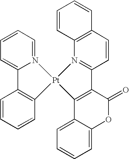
C1=CC=N2C(=C1)C1=C(C=CC=C1)[Pt]21C2=C(C(=O)OC3=CC=CC=C32)C2=N1C1=C(C=C2)C=CC=C1
